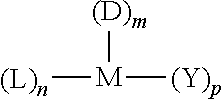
[(D)m][M]([(Y)p])[(L)n]
